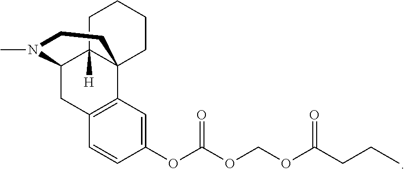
CN1C2CC3=C(C=C(OC(OCOC(=O)CCC)=O)C=C3)C3(C2([H])CCCC3)CC1
